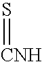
S=[CNH]
